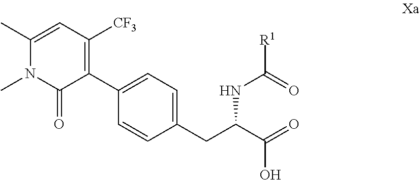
C1(C2=C([CF3])C=C(C)N(C)C2=O)=CC=C(CC(C(=O)O)NC([R1])=O)C=C1
